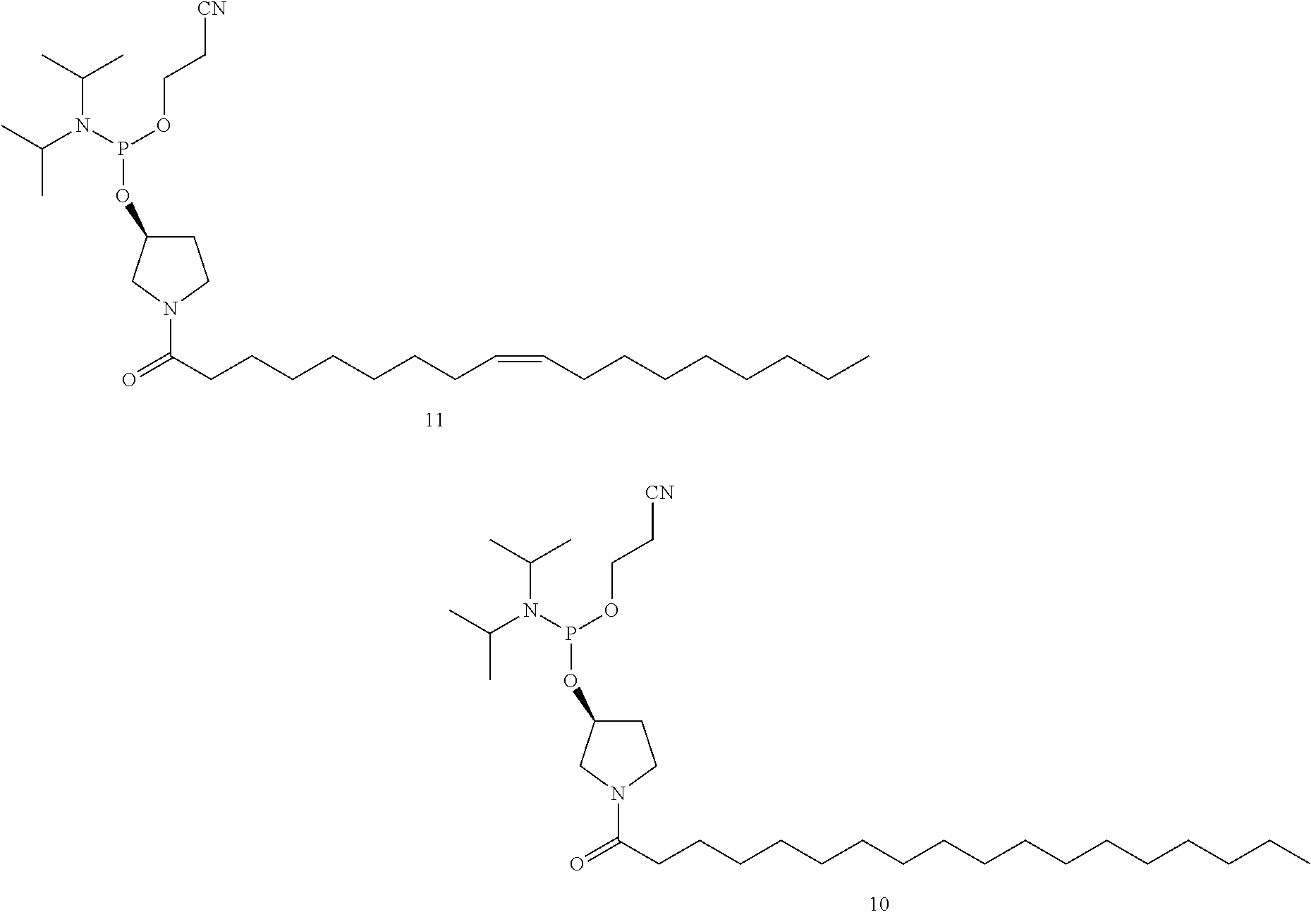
C1C(OP(OCC[CN])N(C(C)C)C(C)C)CN(C(CCCCCCCC=CCCCCCCCC)=O)C1.C1C(OP(OCC[CN])N(C(C)C)C(C)C)CN(C(CCCCCCCCCCCCCCCCC)=O)C1
